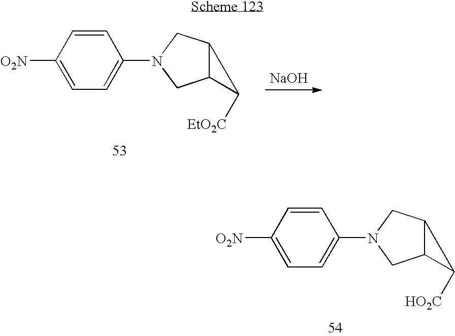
C1([O2N])=CC=C(N2CC3C(C2)C3[HO2C])C=C1.C1([O2N])=CC=C(N2CC3C(C2)C3[EtO2C])C=C1.[NaOH]
